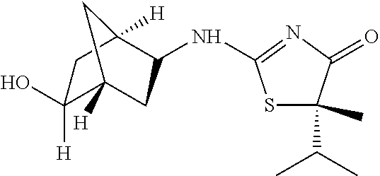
C1([H])(O)C2([H])CC(NC3=NC(=O)C(C(C)C)(C)S3)C([H])(C1)C2
